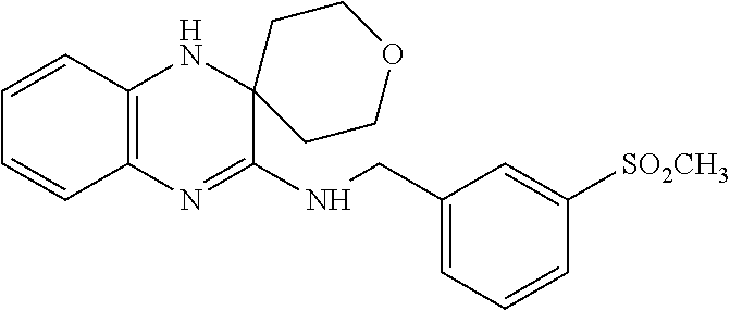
C1=CC2=C(C=C1)N=C(NCC1=CC=CC([SO2CH3])=C1)C1(N2)CCOCC1
